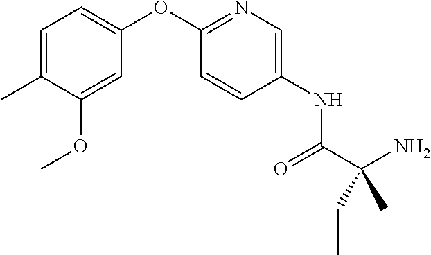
C1=C(C)C(OC)=CC(OC2=NC=C(NC(C(N)(C)CC)=O)C=C2)=C1
